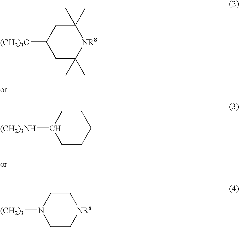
[(CH2)3O]C1CC(C)(C)[NR8]C(C)(C)C1.[(CH2)3NH]C1CCCCC1.[(CH2)3]N1CC[NR8]CC1
